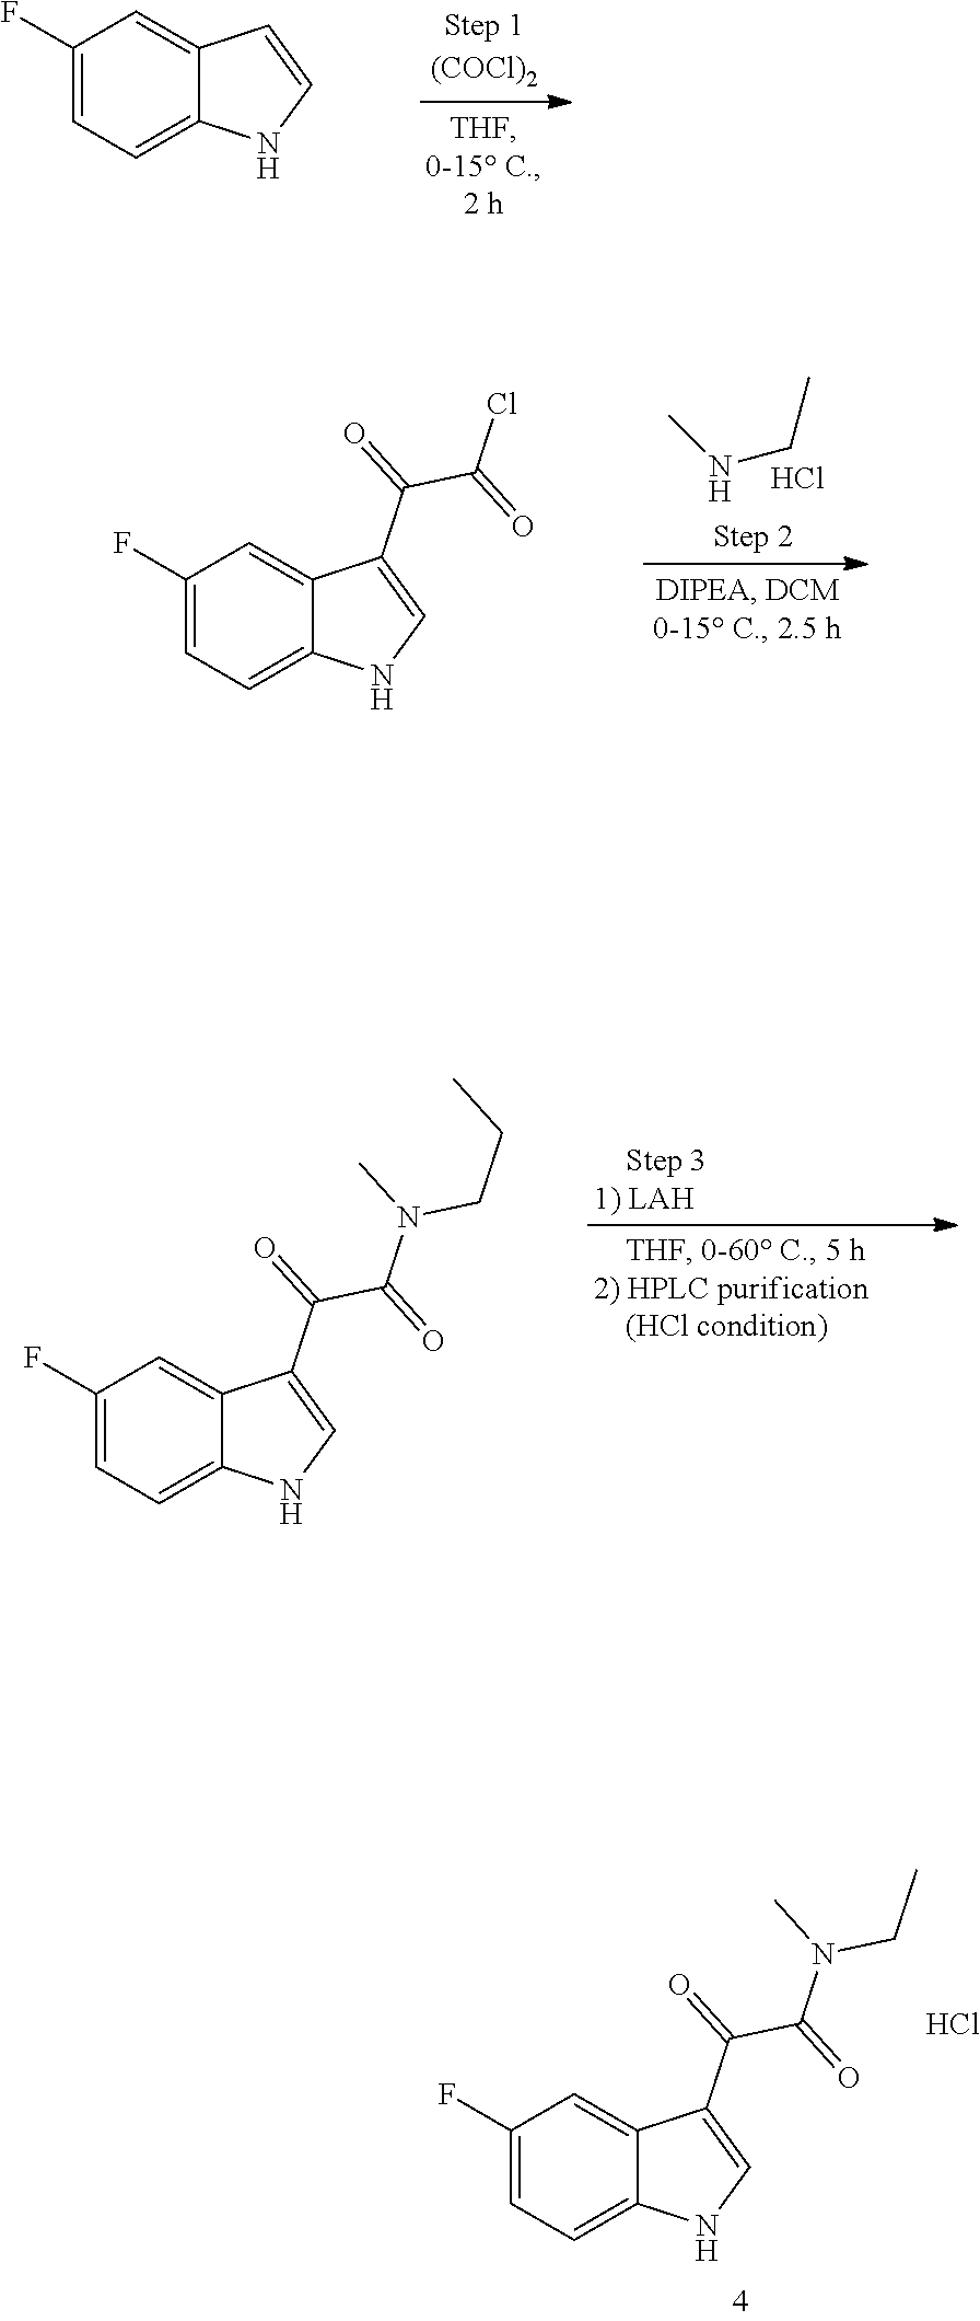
C1(F)=CC=C2C(=C1)C(C(C(N(CC)C)=O)=O)=CN2.Cl.C1(F)=CC=C2C(=C1)C=CN2.C1(F)=CC=C2C(=C1)C(C(C(N(CCC)C)=O)=O)=CN2.C1(F)=CC=C2C(=C1)C(C(C(Cl)=O)=O)=CN2.CNCC.Cl
